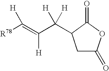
C1C(=O)OC(=O)C1C(C(=C([R78])[H])[H])([H])[H]
